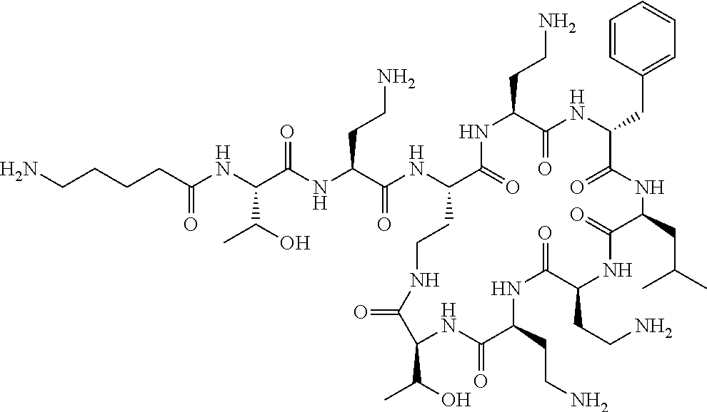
NCCCCC(NC(C(NC(C(NC1C(=O)NC(CCN)C(=O)NC(CC2=CC=CC=C2)C(=O)NC(CC(C)C)C(=O)NC(CCN)C(=O)NC(CCN)C(=O)NC(C(O)C)C(=O)NCC1)=O)CCN)=O)C(O)C)=O
